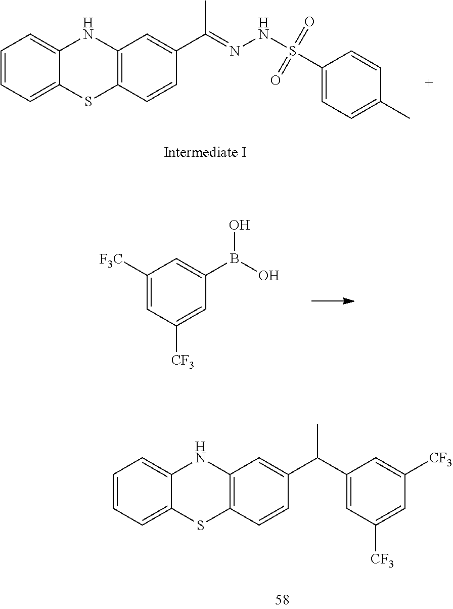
C1=CC=C2C(=C1)NC1=C(S2)C=CC(C(=NNS(=O)(=O)C2=CC=C(C)C=C2)C)=C1.C1([F3C])=CC([CF3])=CC(B(O)O)=C1.C1=CC=C2C(=C1)NC1=C(S2)C=CC(C(C2=CC([CF3])=CC([CF3])=C2)C)=C1
